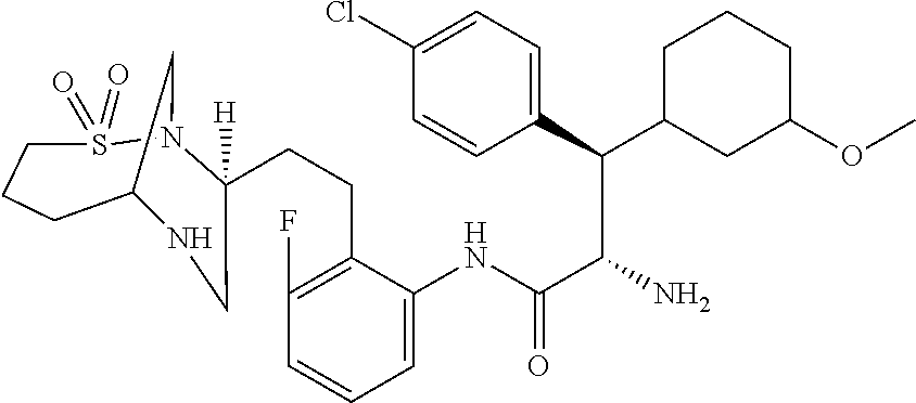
C(C(N)C(C1=CC=C(Cl)C=C1)C1CC(OC)CCC1)(=O)NC1=CC=CC(F)=C1CCC1([H])N2S(=O)(=O)CCCC(C2)NC1
